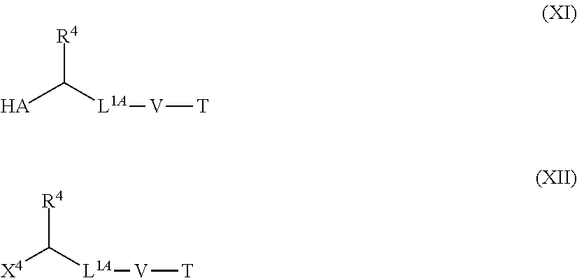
[HA]C([L1A][V][T])[R4].[X4]C([L1A][V][T])[R4]
